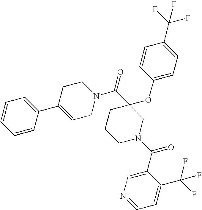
C1=CC(C2=CCN(C(C3(OC4=CC=C(C(F)(F)F)C=C4)CCCN(C(=O)C4=CN=CC=C4C(F)(F)F)C3)=O)CC2)=CC=C1
